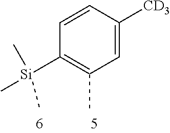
C1(C)=C([Si](C)(C)C)C=CC([CD3])=C1
